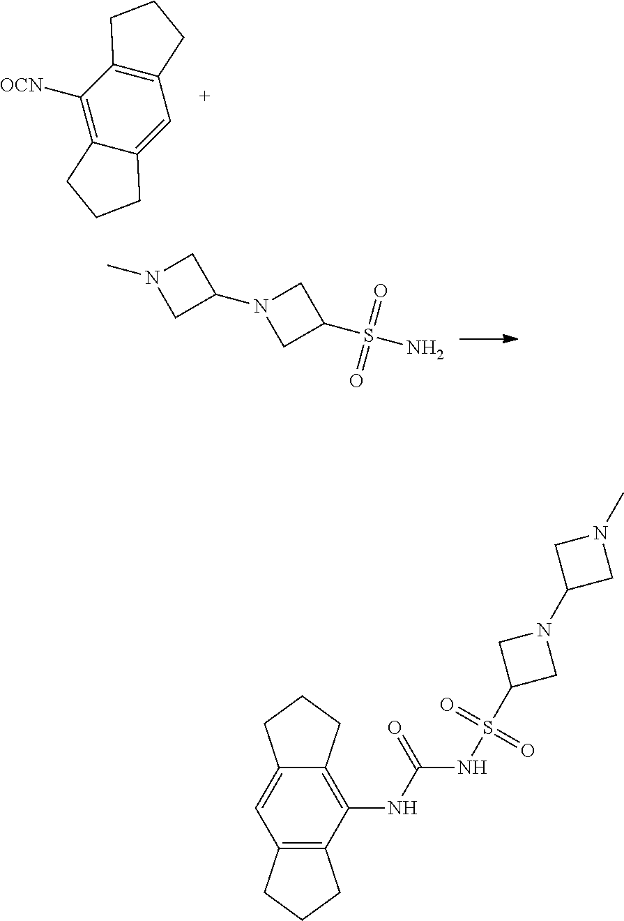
C1([OCN])=C2C(=CC3=C1CCC3)CCC2.C1N(C2CN(C)C2)CC1S(N)(=O)=O.C12=C(NC(=O)NS(C3CN(C4CN(C)C4)C3)(=O)=O)C3=C(C=C1CCC2)CCC3
